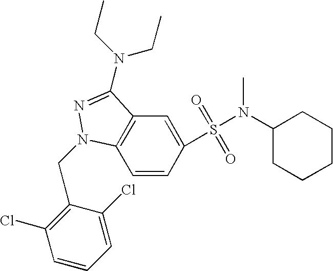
C1=CC(S(=O)(=O)N(C2CCCCC2)C)=CC2=C1N(CC1=C(Cl)C=CC=C1Cl)N=C2N(CC)CC
